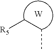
[W].CCC[R5]
